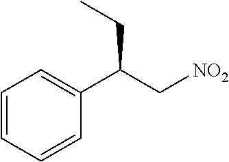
C1=CC=CC(C(C[NO2])CC)=C1
